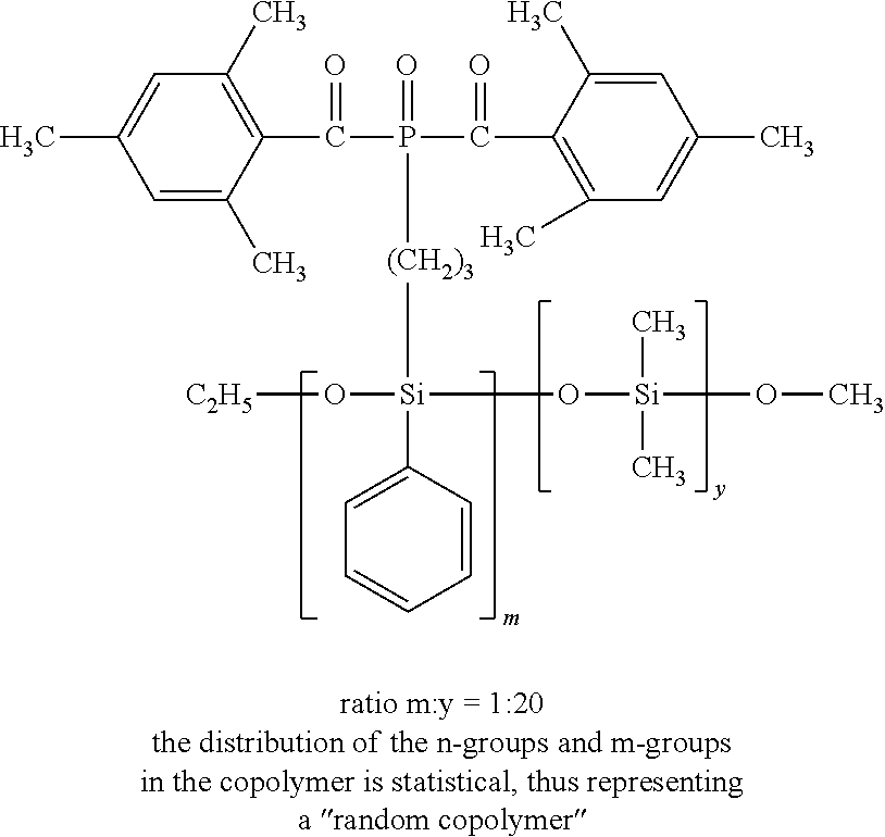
C1=C(C)C(C(=O)P(=O)(C(=O)C2=C(C)C=C(C)C=C2C)[(CH2)3][Si](O[C2H5])(O[Si](C)(C)OC)C2=CC=CC=C2)=C(C)C=C1C
